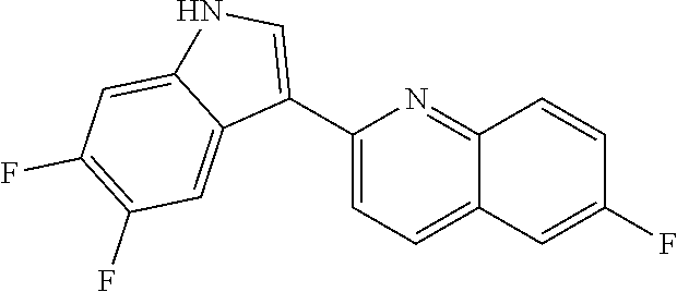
C1=C(C2=CNC3=CC(F)=C(F)C=C23)N=C2C(=C1)C=C(F)C=C2
